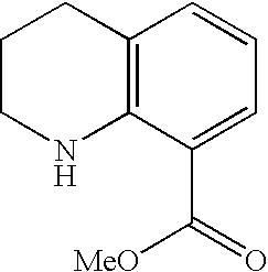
C1CNC2=C(C1)C=CC=C2C(=O)[MeO]
